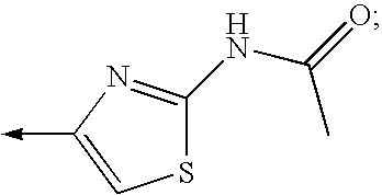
C1(NC(=O)C)=NC(->C)=CS1
